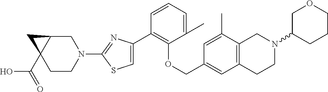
C1(C2=CSC(N3CC4C(C(=O)O)(CC3)C4)=N2)=C(OCC2=CC3=C(C(C)=C2)CN(C2CCCOC2)CC3)C(C)=CC=C1
